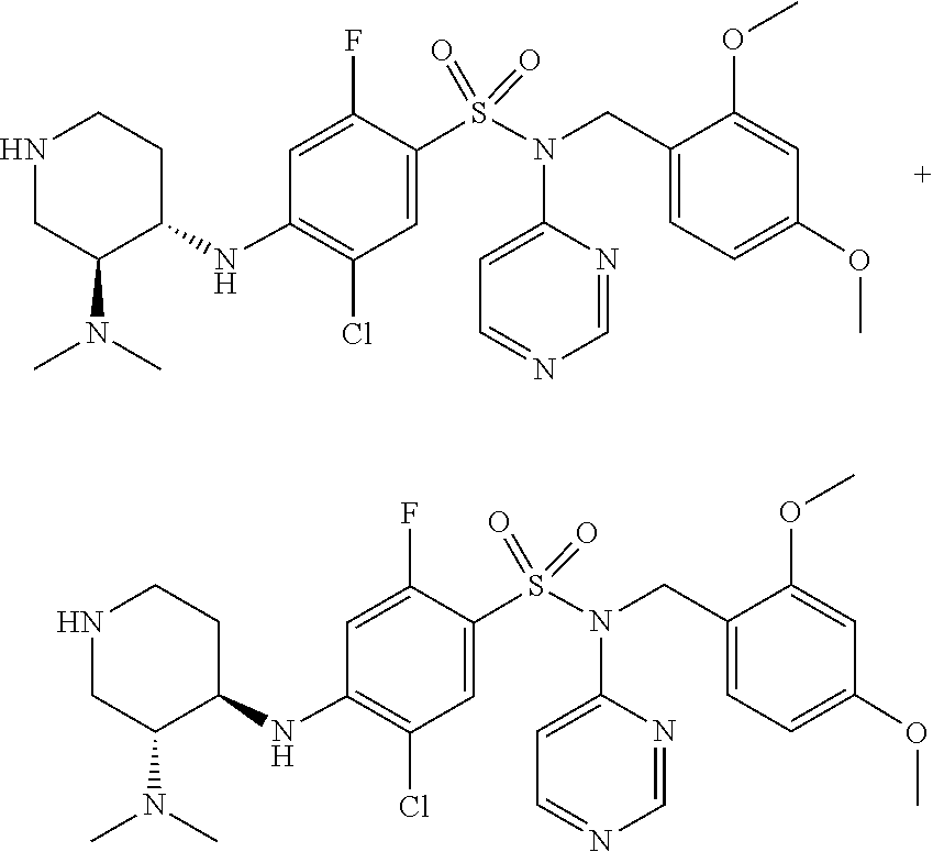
C1=NC(N(S(=O)(=O)C2=CC(Cl)=C(NC3C(N(C)C)CNCC3)C=C2F)CC2=CC=C(OC)C=C2OC)=CC=N1.C1=NC(N(S(=O)(=O)C2=CC(Cl)=C(NC3C(N(C)C)CNCC3)C=C2F)CC2=CC=C(OC)C=C2OC)=CC=N1
